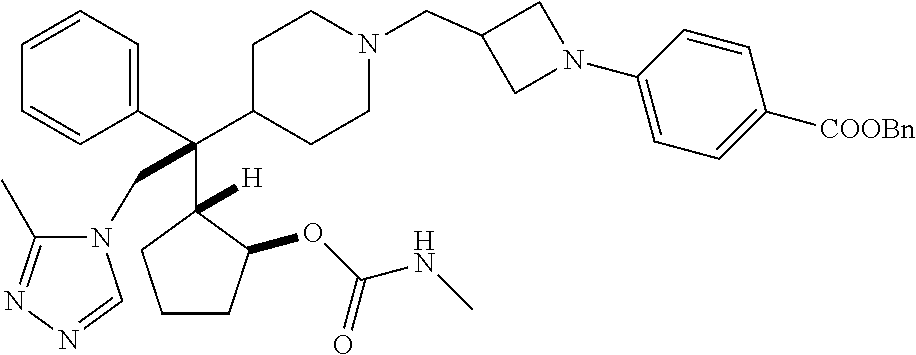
C1=CC=C(C(C2CCN(CC3CN(C4=CC=C([COOBn])C=C4)C3)CC2)(C2([H])C(OC(NC)=O)CCC2)CN2C(C)=NN=C2)C=C1
